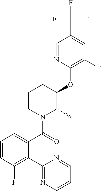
C1=CC(F)=C(C2=NC=CC=N2)C(C(=O)N2C(C)C(OC3=C(F)C=C(C(F)(F)F)C=N3)CCC2)=C1
